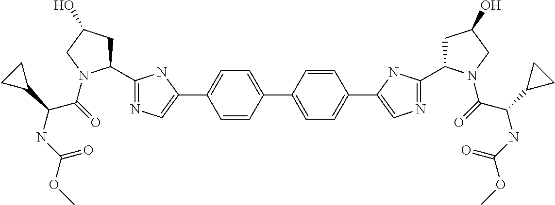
C1=CC(C2=CC=C(C3=CN=C(C4CC(O)CN4C(C(C4CC4)NC(OC)=O)=O)N3)C=C2)=CC=C1C1=CN=C(C2CC(O)CN2C(C(C2CC2)NC(OC)=O)=O)N1
